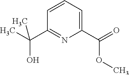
C1(C(=O)OC)=CC=CC(C(C)(O)C)=N1
